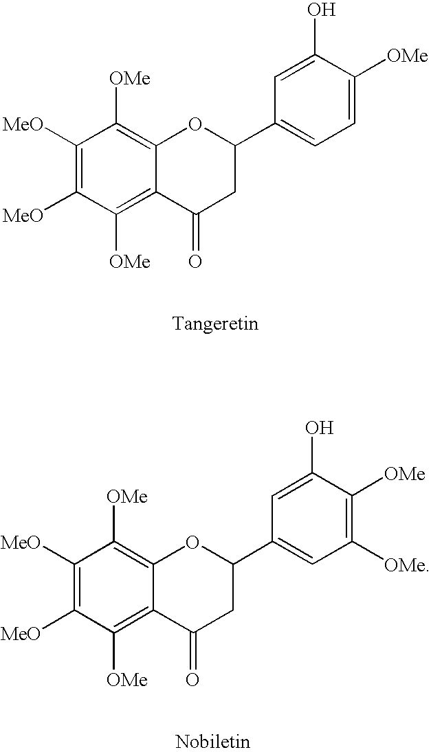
C1([MeO])=C([MeO])C([OMe])=C2C(=C1[OMe])OC(C1=CC=C([OMe])C(O)=C1)CC2=O.C1([MeO])=C([MeO])C([OMe])=C2C(=C1[OMe])OC(C1=CC([OMe])=C([OMe])C(O)=C1)CC2=O
